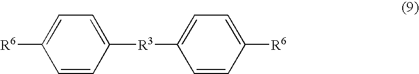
C1=CC([R3]C2=CC=C([R6])C=C2)=CC=C1[R6]
